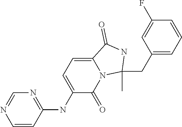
C1=CC(NC2=CC=C3N(C2=O)C(C)(CC2=CC=CC(F)=C2)NC3=O)=NC=N1
